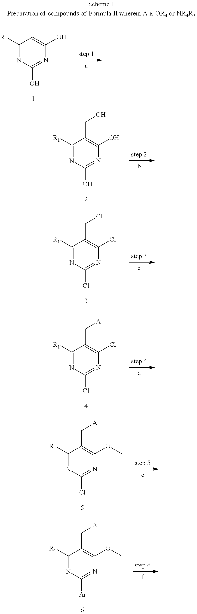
C1([R1])=NC(Cl)=NC(Cl)=C1CCl.C1([R1])=NC(O)=NC(O)=C1CO.C1([R1])=NC(Cl)=NC(Cl)=C1C[A].C1([R1])=NC(Cl)=NC(OC)=C1C[A].C1([R1])=NC([Ar])=NC(OC)=C1C[A].C1([R1])=NC(O)=NC(O)=C1
